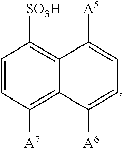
C1=CC([A7])=C2C(=C1[SO3H])C([A5])=CC=C2[A6]
